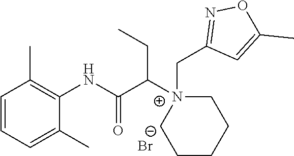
C1=CC=C(C)C(NC(C([N+]2(CC3=NOC(C)=C3)CCCCC2)CC)=O)=C1C.[Br-]
